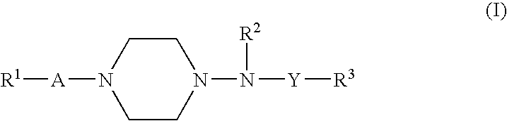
C1CN([A][R1])CCN1N([Y][R3])[R2]
